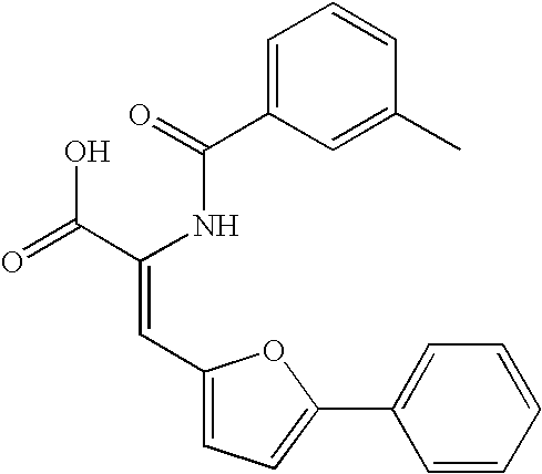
C1=C(C(=O)NC(C(=O)O)=CC2=CC=C(C3=CC=CC=C3)O2)C=C(C)C=C1
